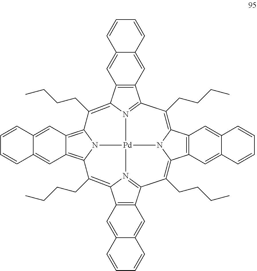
C1=CC2=CC3=C4N5C(=C3C=C2C=C1)C(CCCC)=C1C2=C(C=C3C(=C2)C=CC=C3)C2=N1[Pd]51N3C(=C2CCCC)C2=C(C=C5C(=C2)C=CC=C5)C3=C(CCCC)C2=N1C(=C4CCCC)C1=C2C=C2C(=C1)C=CC=C2
